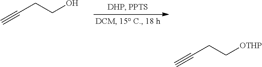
C#CCCO.C#CCC[OTHP]
